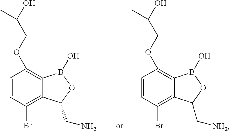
C1=CC(Br)=C2C(=C1OCC(O)C)B(O)OC2CN.C1=CC(Br)=C2C(=C1OCC(O)C)B(O)OC2C[NH2]
